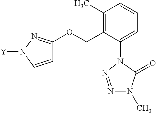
C1(C)=C(COC2=NN([Y])C=C2)C(N2N=NN(C)C2=O)=CC=C1
